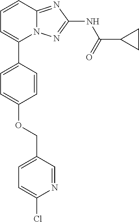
O(C1=CC=C(C2=CC=CC3=NC(NC(C4CC4)=O)=NN23)C=C1)CC1=CC=C(Cl)N=C1
